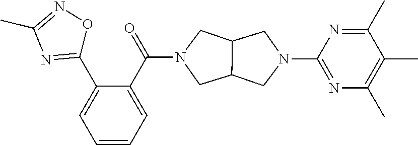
C1(C2=NC(C)=NO2)=CC=CC=C1C(N1CC2C(C1)CN(C1=NC(C)=C(C)C(C)=N1)C2)=O
